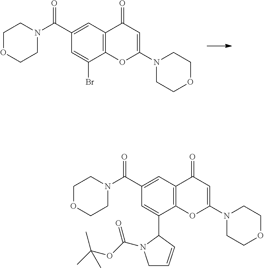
N1(C2=CC(=O)C3=C(O2)C(Br)=CC(C(N2CCOCC2)=O)=C3)CCOCC1.N1(C2=CC(=O)C3=C(O2)C(C2N(C(OC(C)(C)C)=O)CC=C2)=CC(C(N2CCOCC2)=O)=C3)CCOCC1
